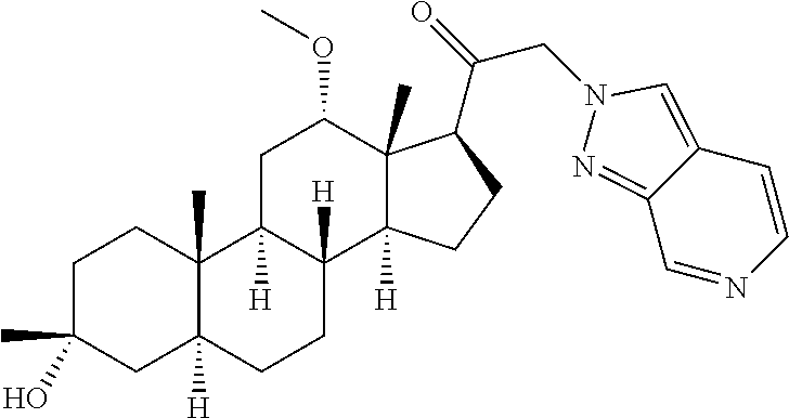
C1C(C)(O)CC2([H])C(C)(C1)C1([H])C([H])(CC2)C2([H])C(C)(C(OC)C1)C(C(=O)CN1N=C3C(=C1)C=CN=C3)CC2
